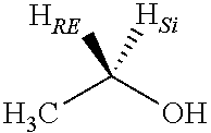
CC(O)([HRE])[Si]
